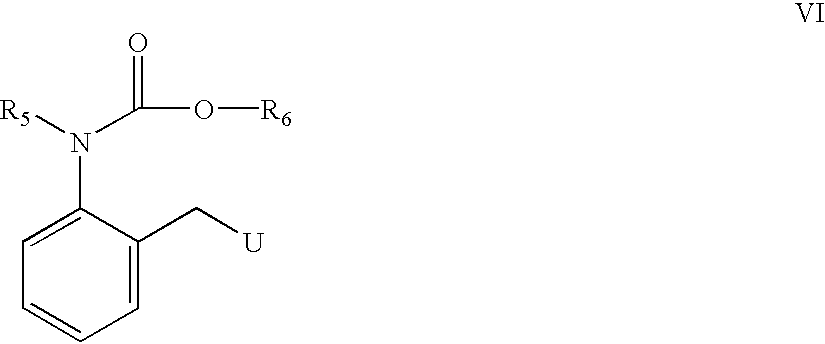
C1=C(C[U])C(N(C(O[R6])=O)[R5])=CC=C1
